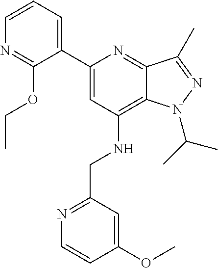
C1=CC=C(C2=CC(NCC3=NC=CC(OC)=C3)=C3C(=N2)C(C)=NN3C(C)C)C(OCC)=N1
